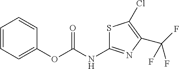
C1=CC=C(OC(NC2=NC(C(F)(F)F)=C(Cl)S2)=O)C=C1
